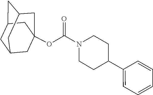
O(C(N1CCC(C2=CC=CC=C2)CC1)=O)C12CC3CC(CC(C1)C3)C2
